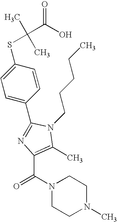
C1(C2=NC(C(N3CCN(C)CC3)=O)=C(C)N2CCCCC)=CC=C(SC(C)(C)C(O)=O)C=C1
